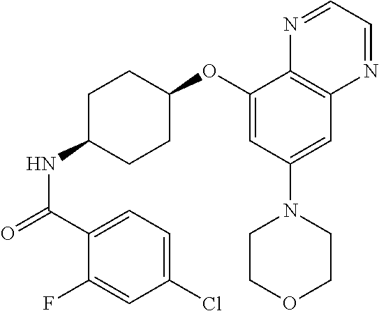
C1(OC2CCC(NC(=O)C3=CC=C(Cl)C=C3F)CC2)=CC(N2CCOCC2)=CC2=C1N=CC=N2
